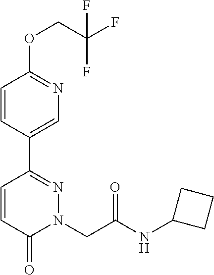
O(C1=NC=C(C2=NN(CC(NC3CCC3)=O)C(=O)C=C2)C=C1)CC(F)(F)F
